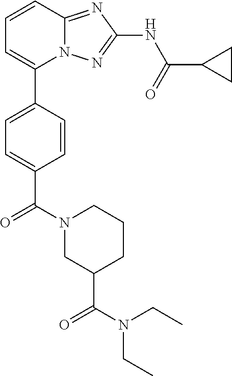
C1=CC2=NC(NC(=O)C3CC3)=NN2C(C2=CC=C(C(N3CC(C(N(CC)CC)=O)CCC3)=O)C=C2)=C1
